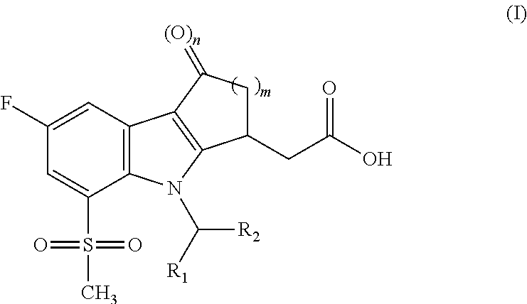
C12=C(C=C(F)C=C1S(C)(=O)=O)C1=C(N2C([R1])[R2])C(CC(O)=O)CC1=[(O)n]
